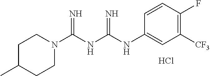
C1C(C)CCN(C(NC(NC2=CC([CF3])=C(F)C=C2)=N)=N)C1.Cl
